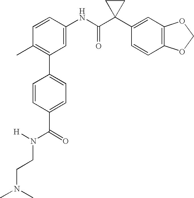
C1(NC(C2(C3=CC4=C(C=C3)OCO4)CC2)=O)=CC(C2=CC=C(C(=O)N([H])CCN(C)C)C=C2)=C(C)C=C1
